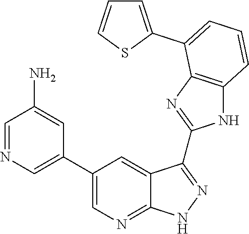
C1=NC=C(C2=CN=C3C(=C2)C(C2=NC4=C(N2)C=CC=C4C2=CC=CS2)=NN3)C=C1N
